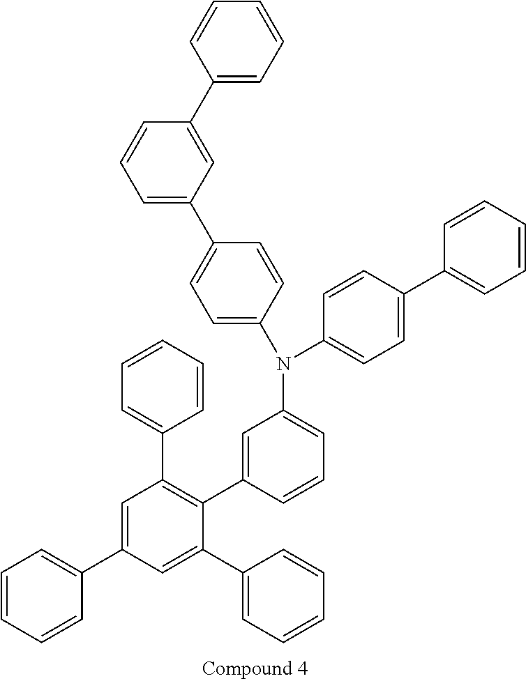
C1=C(C2=CC=CC=C2)C=C(C2=CC=CC=C2)C(C2=CC(N(C3=CC=C(C4=CC=CC=C4)C=C3)C3=CC=C(C4=CC=CC(C5=CC=CC=C5)=C4)C=C3)=CC=C2)=C1C1=CC=CC=C1
